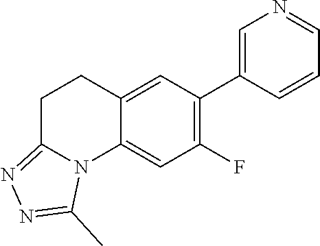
C12=CC(C3=CN=CC=C3)=C(F)C=C1N1C(=NN=C1C)CC2
